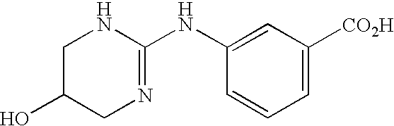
C1C(O)CN=C(NC2=CC([CO2H])=CC=C2)N1
